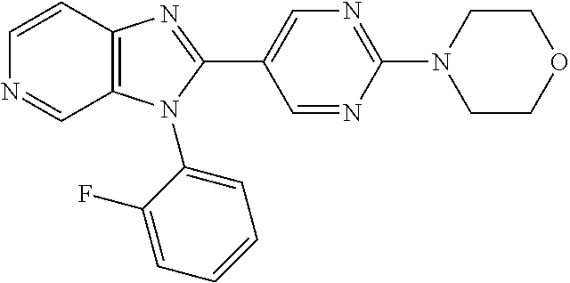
C1=CC2=C(C=N1)N(C1=CC=CC=C1F)C(C1=CN=C(N3CCOCC3)N=C1)=N2
